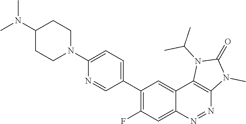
C1(C2=CC=C(N3CCC(N(C)C)CC3)N=C2)=C(F)C=C2C(=C1)C1=C(N=N2)N(C)C(=O)N1C(C)C
